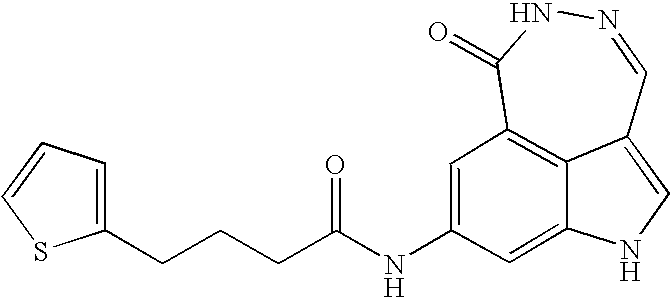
N(C(CCCC1=CC=CS1)=O)C1=CC2=C3C(=CNC3=C1)C=NNC2=O
